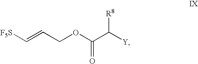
[F5S]C=CCOC(C([R8])[Y])=O
